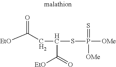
[EtO]C(CC(SP([OMe])([OMe])=S)C(=O)[EtO])=O
